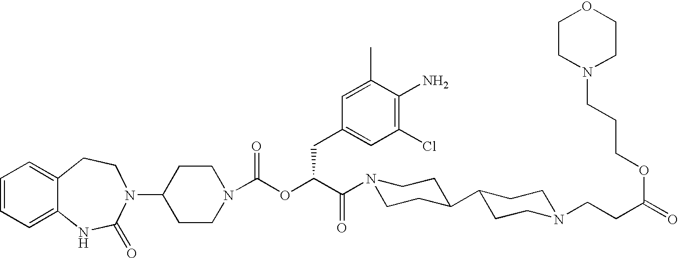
C1=CC=C2C(=C1)CCN(C1CCN(C(OC(C(N3CCC(C4CCN(CCC(=O)OCCCN5CCOCC5)CC4)CC3)=O)CC3=CC(Cl)=C(N)C(C)=C3)=O)CC1)C(=O)N2
